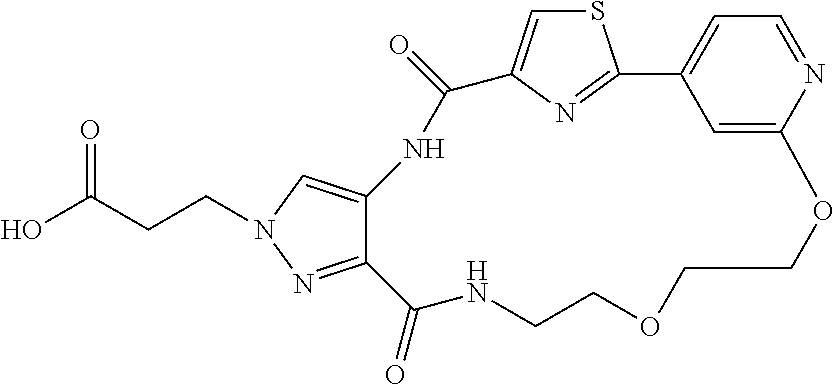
C(CC(O)=O)N1C=C2C(=N1)C(=O)NCCOCCOC1=CC(=CC=N1)C1=NC(=CS1)C(=O)N2
